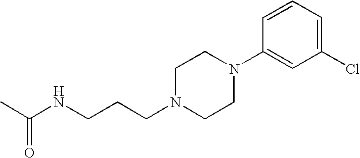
C(NCCCN1CCN(C2=CC(Cl)=CC=C2)CC1)(C)=O
